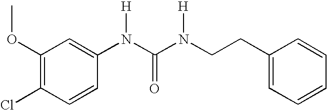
C1(OC)=C(Cl)C=CC(N(C(N(CCC2=CC=CC=C2)[H])=O)[H])=C1
